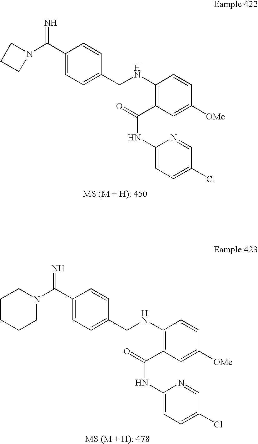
N=C(C1=CC=C(CNC2=C(C(=O)NC3=CC=C(Cl)C=N3)C=C([OMe])C=C2)C=C1)N1CCC1.C1(C(=N)N2CCCCC2)=CC=C(CNC2=C(C(=O)NC3=CC=C(Cl)C=N3)C=C([OMe])C=C2)C=C1
